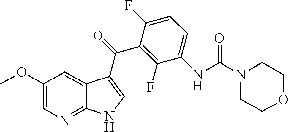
C1(F)=C(C(=O)C2=CNC3=NC=C(OC)C=C32)C(F)=CC=C1NC(N1CCOCC1)=O
